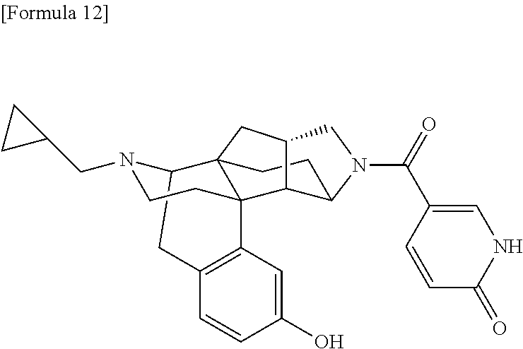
C12=C(C=C(O)C=C1)C13C4(C(N(CC5CC5)CC1)C2)CCC1C3C(C4)CN1C(=O)C1=CNC(=O)C=C1
